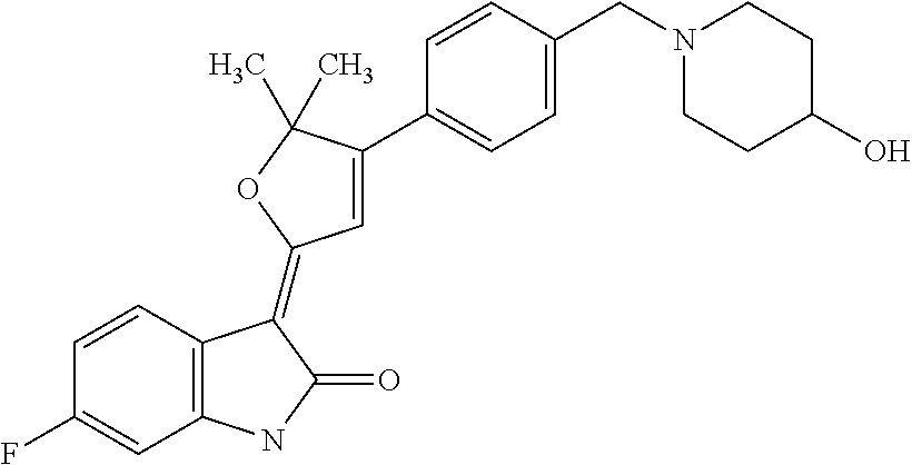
C12=C(C=CC(F)=C1)C(=C1C=C(C3=CC=C(CN4CCC(O)CC4)C=C3)C(C)(C)O1)C(=O)N2
